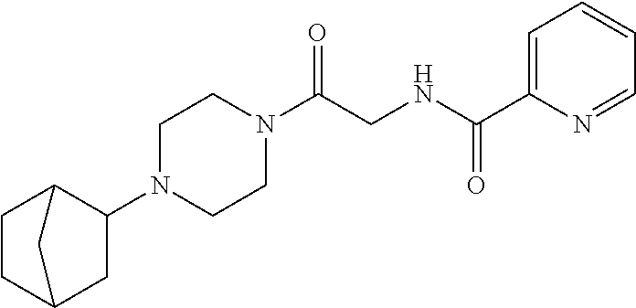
C1=C(C(NCC(N2CCN(C3C4CCC(C3)C4)CC2)=O)=O)N=CC=C1
